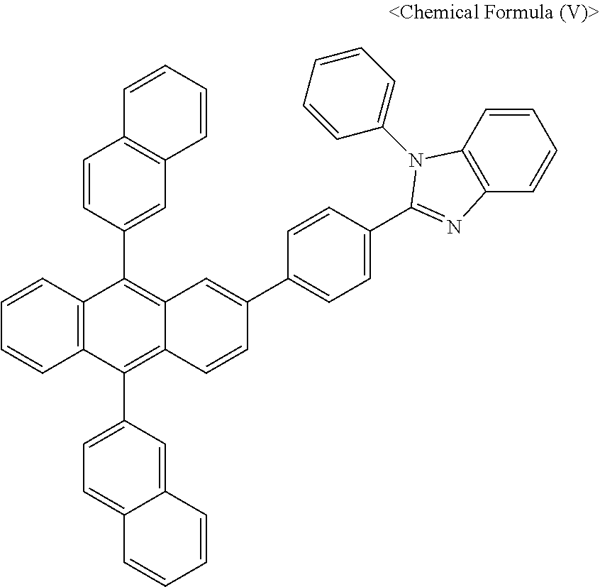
C12=C(C=CC=C1)C(C1=CC3=C(C=C1)C=CC=C3)=C1C(=C2C2=CC=C3C(=C2)C=CC=C3)C=CC(C2=CC=C(C3=NC4=C(C=CC=C4)N3C3=CC=CC=C3)C=C2)=C1
